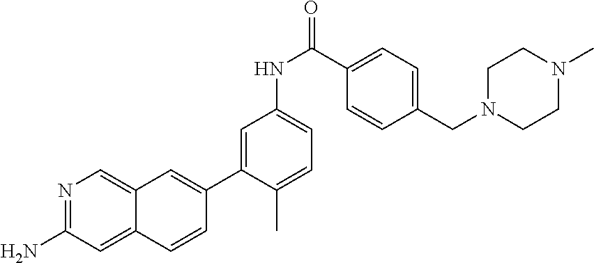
N1=C(N)C=C2C(=C1)C=C(C1=CC(NC(C3=CC=C(CN4CCN(C)CC4)C=C3)=O)=CC=C1C)C=C2
